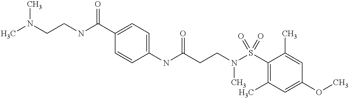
C(C1=CC=C(NC(CCN(S(C2=C(C)C=C(OC)C=C2C)(=O)=O)C)=O)C=C1)(NCCN(C)C)=O
